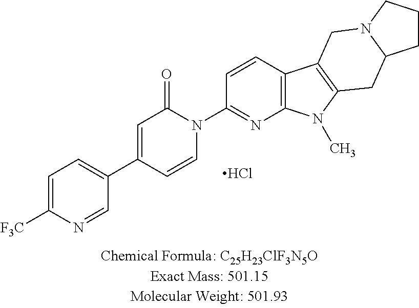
Cl.C1=C([F3C])N=CC(C2=CC(=O)N(C3=NC4=C(C=C3)C3=C(N4C)CC4N(C3)CCC4)C=C2)=C1
